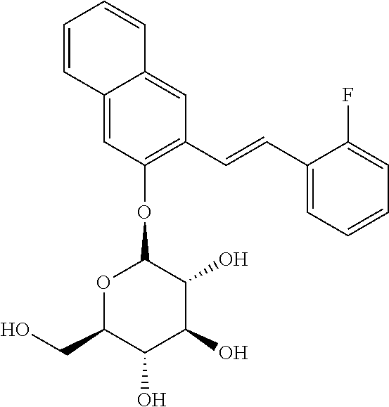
C1=C2C(=CC(C=CC3=CC=CC=C3F)=C1OC1OC(CO)C(O)C(O)C1O)C=CC=C2
